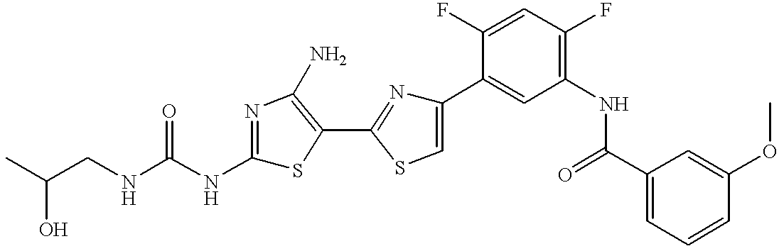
CC(CNC(NC1=NC(N)=C(C2=NC(C3=CC(NC(C4=CC=CC(OC)=C4)=O)=C(F)C=C3F)=CS2)S1)=O)O
